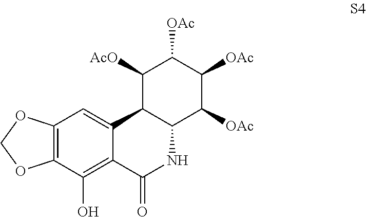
C12=CC3=C(C(O)=C1C(=O)NC1C2C([AcO])C([OAc])C([OAc])C1[OAc])OCO3
